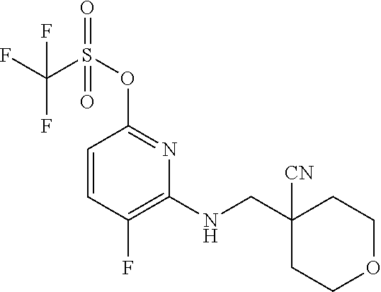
O(C1=NC(NCC2([CN])CCOCC2)=C(F)C=C1)S(C(F)(F)F)(=O)=O
